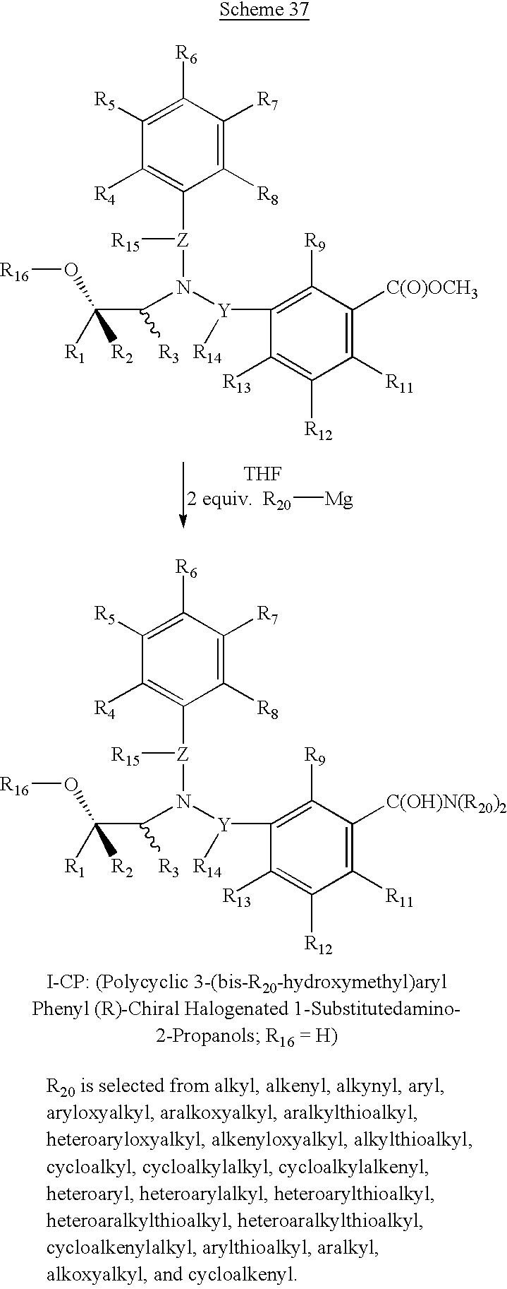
C1([R5])=C([R6])C([R7])=C([R8])C([Z]([R15])N([Y](C2=C([R9])C([C(O)OCH3])=C([R11])C([R12])=C2[R13])[R14])C(C(O[R16])([R2])[R1])[R3])=C1[R4].[R20][Mg].[THF].C1([R5])=C([R6])C([R7])=C([R8])C([Z]([R15])N([Y](C2=C([R9])C([C(OH)N(R20)2])=C([R11])C([R12])=C2[R13])[R14])C(C(O[R16])([R2])[R1])[R3])=C1[R4]
